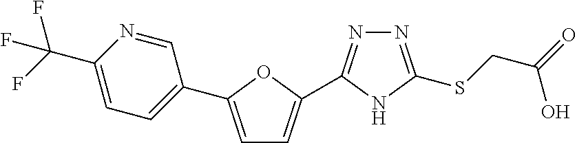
C1=C(C2=CC=C(C(F)(F)F)N=C2)OC(C2=NN=C(SCC(=O)O)N2)=C1
